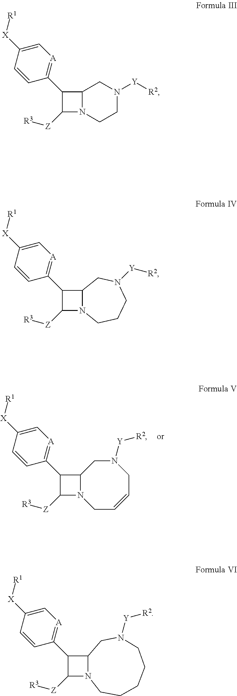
C12N(C([Z][R3])C1C1=[A]C=C([X][R1])C=C1)CCN([Y][R2])C2.C1(C2=[A]C=C([X][R1])C=C2)C([Z][R3])N2CCCCCN([Y][R2])CC12.C1C=CCN([Y][R2])CC2N1C([Z][R3])C2C1=[A]C=C([X][R1])C=C1.C12N(C([Z][R3])C1C1=[A]C=C([X][R1])C=C1)CCCN([Y][R2])C2
